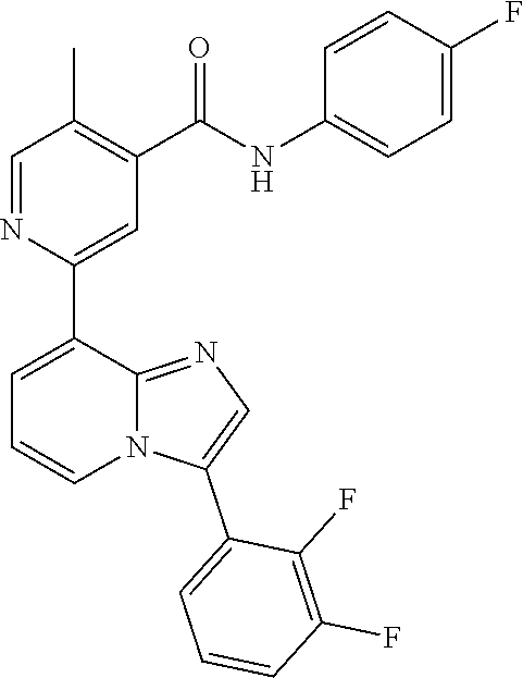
C1=NC(C2=CC=CN3C2=NC=C3C2=CC=CC(F)=C2F)=CC(C(NC2=CC=C(F)C=C2)=O)=C1C
